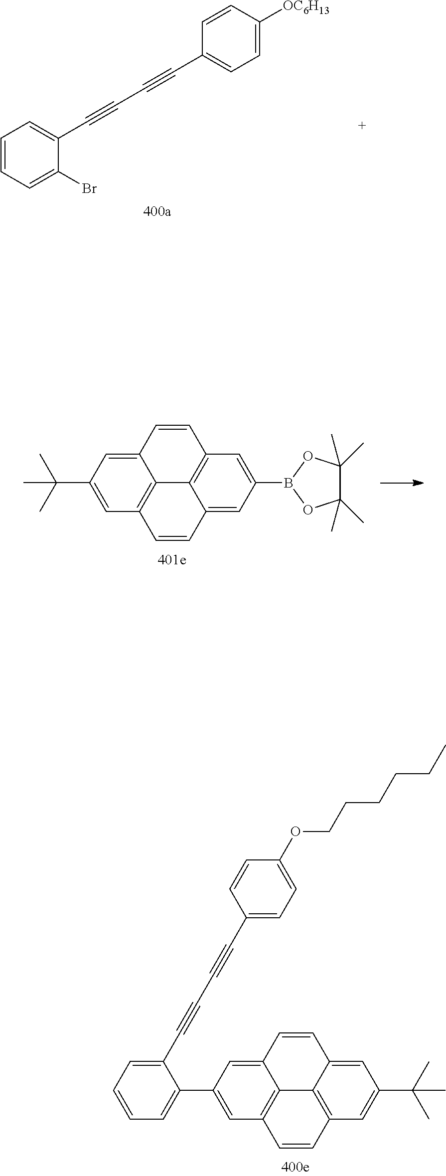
C1=CC=C(Br)C(C#CC#CC2=CC=C([OC6H13])C=C2)=C1.C12=CC(C(C)(C)C)=CC3=C1C1=C(C=C2)C=C(B2OC(C)(C)C(C)(C)O2)C=C1C=C3.C12=CC(C3=CC=CC=C3C#CC#CC3=CC=C(OCCCCCC)C=C3)=CC3=C1C1=C(C=C3)C=C(C(C)(C)C)C=C1C=C2
